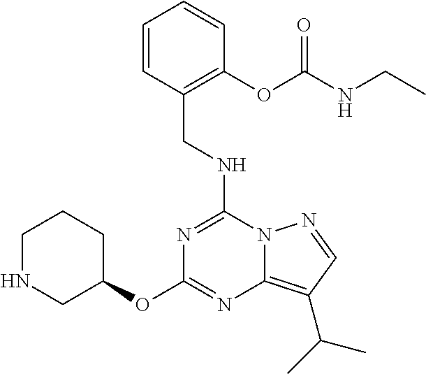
C1NCC(OC2=NC3=C(C(C)C)C=NN3C(NCC3=C(OC(NCC)=O)C=CC=C3)=N2)CC1
